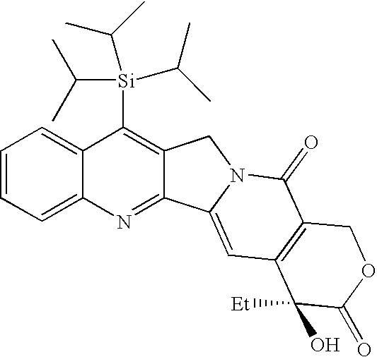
C1=CC=C2C(=C1)C([Si](C(C)C)(C(C)C)C(C)C)=C1C(=N2)C2=CC3=C(C(=O)N2C1)COC(=O)C3(O)[Et]
